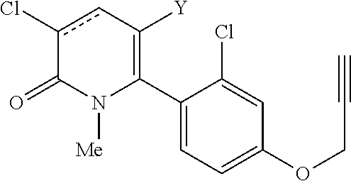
C1(C2=C([Y])cc(Cl)C(=O)N2[Me])=CC=C(OCC#C)C=C1Cl
